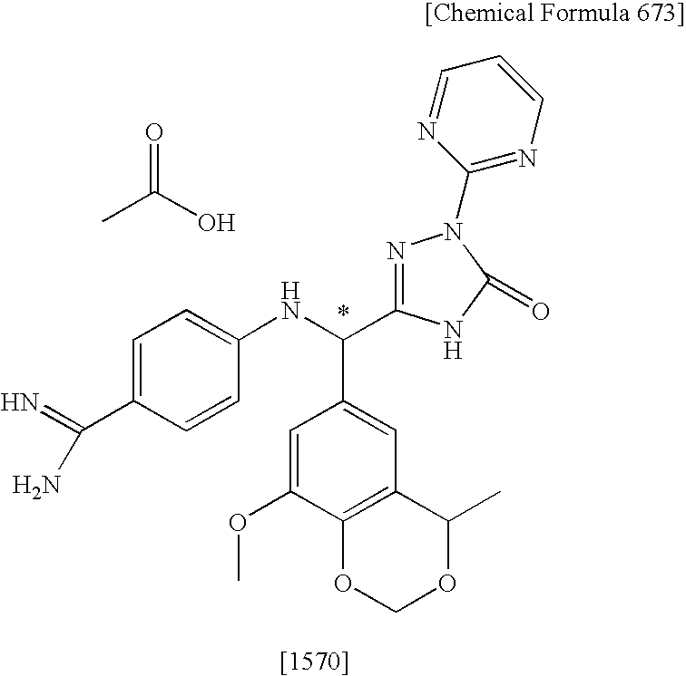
C1=C(C(N)=N)C=CC(NC(C2=CC3=C(C(OC)=C2)OCOC3C)C2=NN(C3=NC=CC=N3)C(=O)N2)=C1.CC(O)=O
